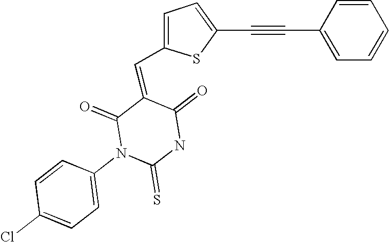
C1=C(C=C2C(=O)N(C3=CC=C(Cl)C=C3)C(=S)NC2=O)SC(C#CC2=CC=CC=C2)=C1
